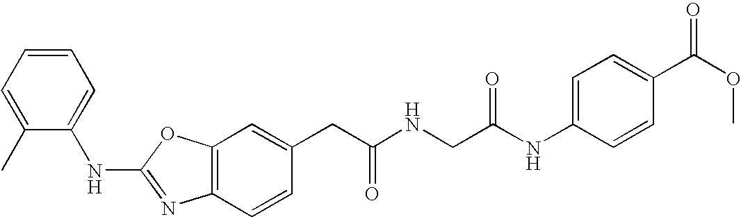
C1=C(CC(NCC(NC2=CC=C(C(OC)=O)C=C2)=O)=O)C=CC2=C1OC(NC1=CC=CC=C1C)=N2
